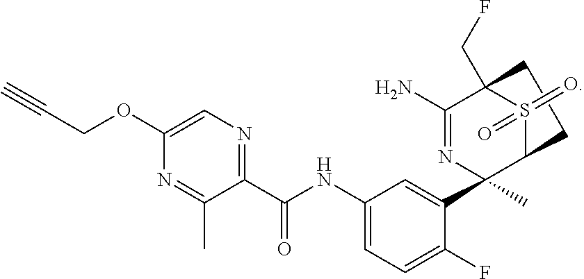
C1(OCC#C)=CN=C(C(NC2=CC=C(F)C(C3(C)N=C(N)C4(CF)S(=O)(=O)C3CC4)=C2)=O)C(C)=N1
